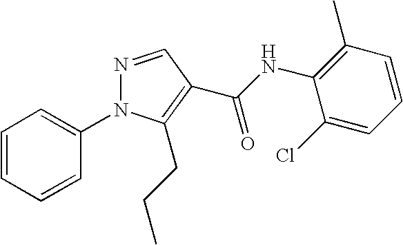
C1=CC=CC(N2N=CC(C(NC3=C(C)C=CC=C3Cl)=O)=C2CCC)=C1
